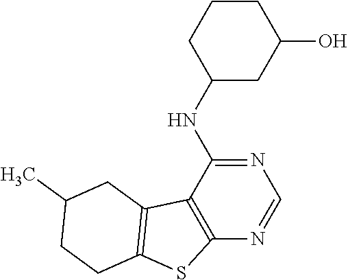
N1=C(NC2CC(O)CCC2)C2=C(N=C1)SC1=C2CC(C)CC1
